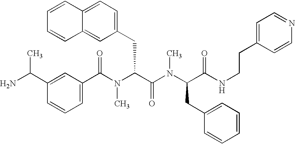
C1(C(N(C(C(=O)N(C)C(CC2=CC=CC=C2)C(=O)NCCC2=CC=NC=C2)CC2=CC=C3C(=C2)C=CC=C3)C)=O)=CC=CC(C(N)C)=C1
